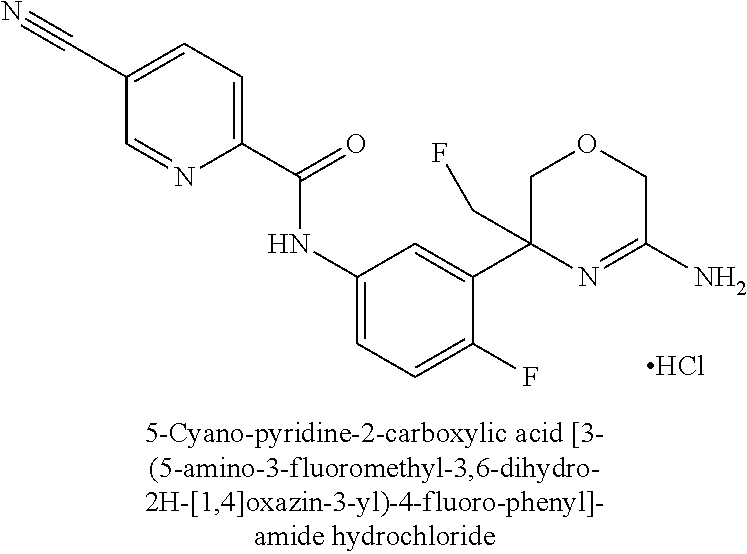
Cl.C1OCC(N)=NC1(C1=CC(NC(C2=CC=C(C#N)C=N2)=O)=CC=C1F)CF
